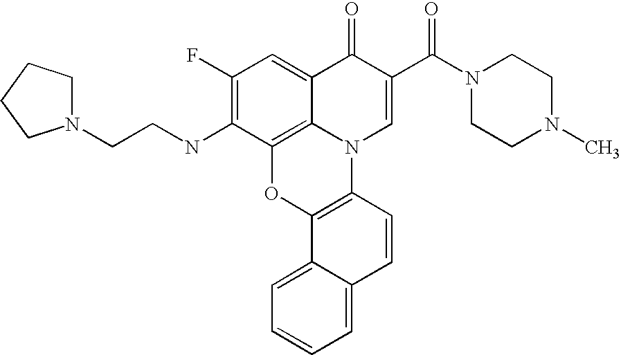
C12=C3C(=CC(F)=C1NCCN1CCCC1)C(=O)C(C(=O)N1CCN(C)CC1)=CN3C1=C(O2)C2=CC=CC=C2C=C1
